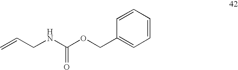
C=CCNC(OCC1=CC=CC=C1)=O
